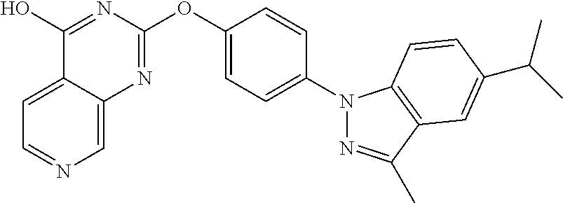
C1=C2C(=CN=C1)N=C(OC1=CC=C(N3N=C(C)C4=C3C=CC(C(C)C)=C4)C=C1)N=C2O
